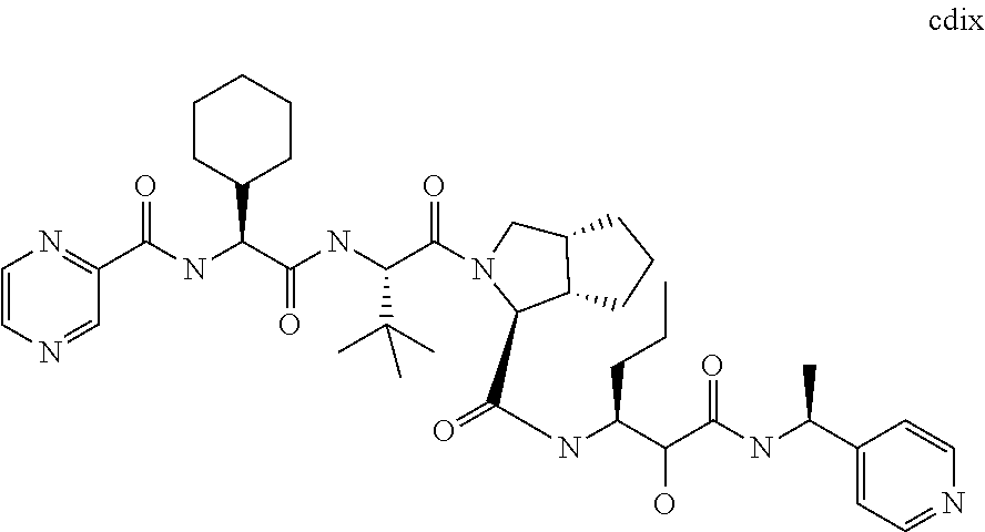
C1=CN=CC(C(NC(C(NC(C(=O)N2CC3C(C2C(=O)NC(C(C(NC(C2=CC=NC=C2)C)=O)O)CCC)CCC3)C(C)(C)C)=O)C2CCCCC2)=O)=N1
